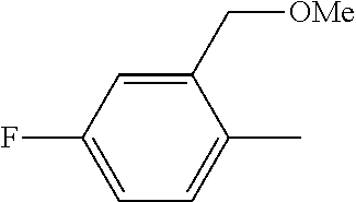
C1=C(F)C=C(C[OMe])C(C)=C1
